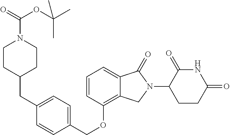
C(OC1=C2C(=CC=C1)C(=O)N(C1C(=O)NC(=O)CC1)C2)C1=CC=C(CC2CCN(C(=O)OC(C)(C)C)CC2)C=C1
